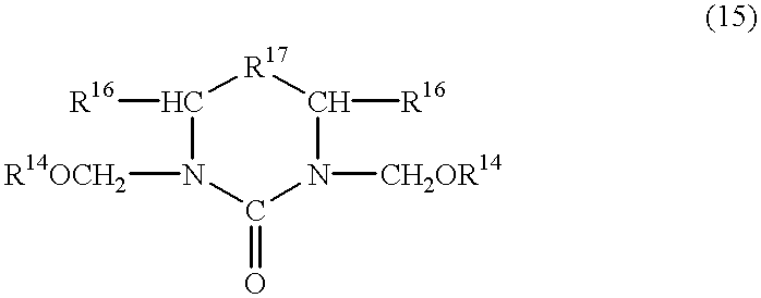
N1([CH2OR14])C([R16])[R17]C([R16])N([R14OCH2])C1=O
